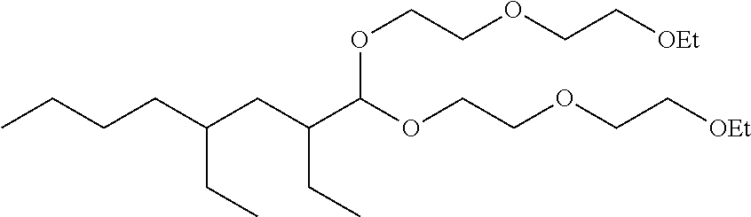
C(CC(CC(C(OCCOCC[OEt])OCCOCC[OEt])CC)CC)CC
